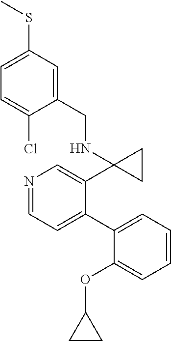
N1=CC=C(C2=CC=CC=C2OC2CC2)C(C2(NCC3=CC(SC)=CC=C3Cl)CC2)=C1
